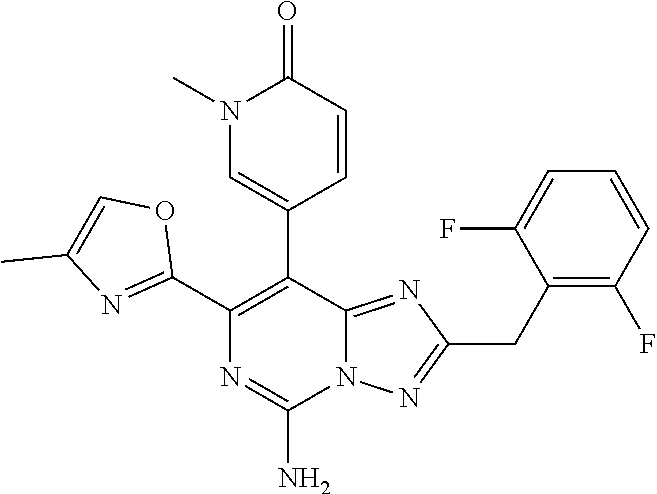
C1(C2=C(C3=CN(C)C(=O)C=C3)C3=NC(CC4=C(F)C=CC=C4F)=NN3C(N)=N2)=NC(C)=CO1
